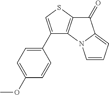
C1(C2=CSC3=C2N2C=CC=C2C3=O)=CC=C(OC)C=C1
